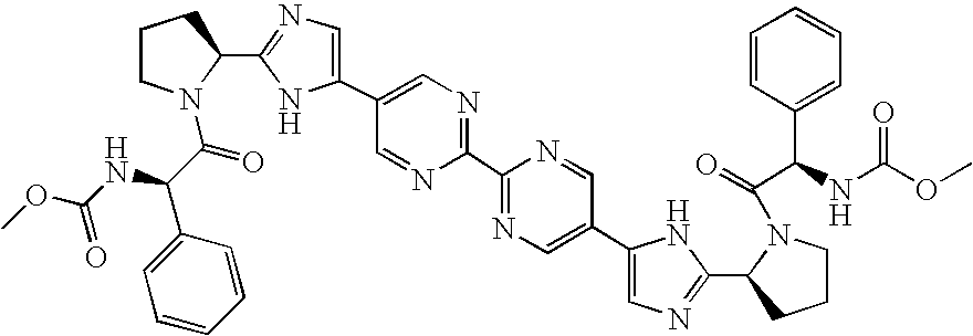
C1(C2=CN=C(C3CCCN3C(C(NC(OC)=O)C3=CC=CC=C3)=O)N2)=CN=C(C2=NC=C(C3=CN=C(C4CCCN4C(=O)C(NC(=O)OC)C4=CC=CC=C4)N3)C=N2)N=C1
